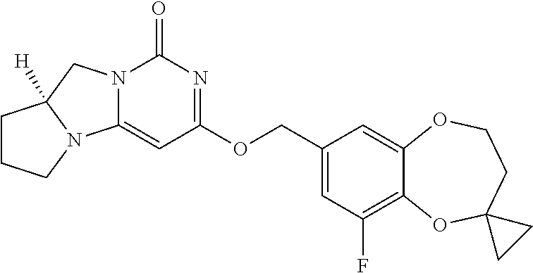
C12=C(F)C=C(COC3=NC(=O)N4C(=C3)N3C([H])(C4)CCC3)C=C1OCCC1(O2)CC1
